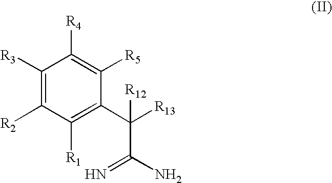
C1([R3])=C([R2])C([R1])=C(C([R13])(C(=N)N)[R12])C([R5])=C1[R4]
